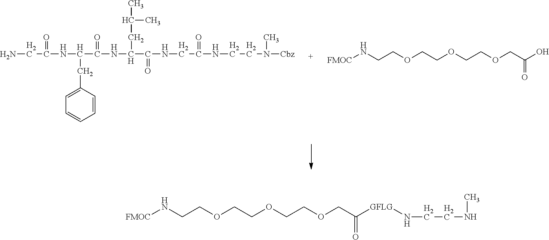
NCC(=O)NC(C(NC(C(=O)NCC(=O)NCCN(C)[Cbz])CC(C)C)=O)CC1=CC=CC=C1.[FMOC]NCCOCCOCCOCC(O)=O.[FMOC]NCCOCCOCCOCC([GFLG]NCCNC)=O
